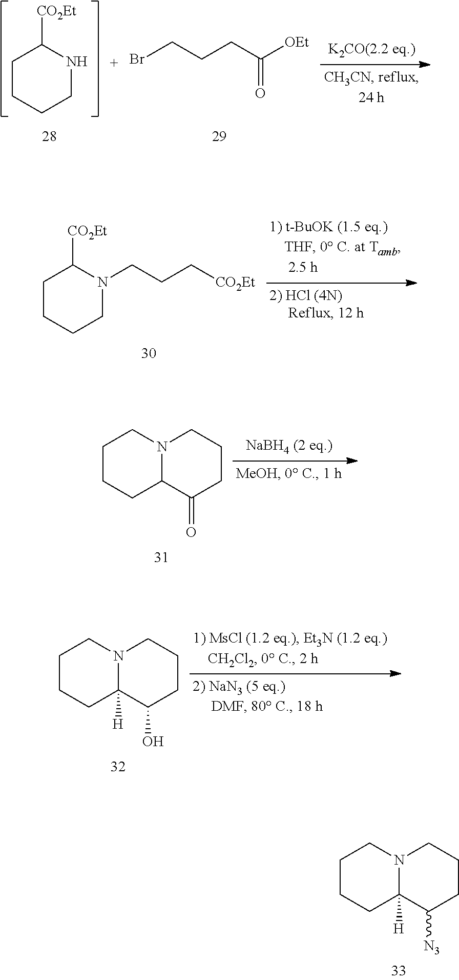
C1CCC2([H])N(C1)CCCC2[N3].C1CCCNC1[CO2Et].BrCCCC([OEt])=O.C1CCCN(CCC[CO2Et])C1[CO2Et].C1CCC2N(C1)CCCC2=O.C1CCC2([H])N(C1)CCCC2O
